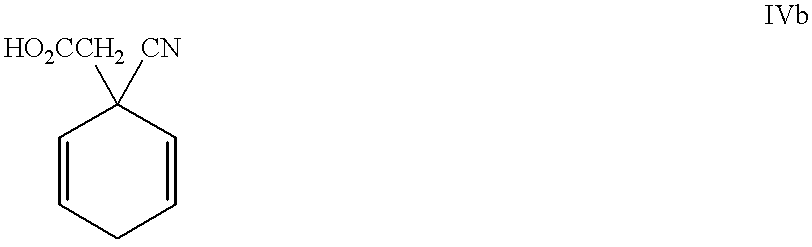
C1([HO2CCH2])([CN])C=CCC=C1
